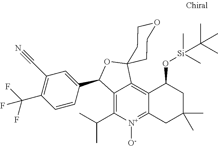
C12=C(C(C)C)[N+]([O-])=C3C(=C1C1(OC2C2=CC(C#N)=C(C(F)(F)F)C=C2)CCOCC1)C(O[Si](C)(C)C(C)(C)C)CC(C)(C)C3
